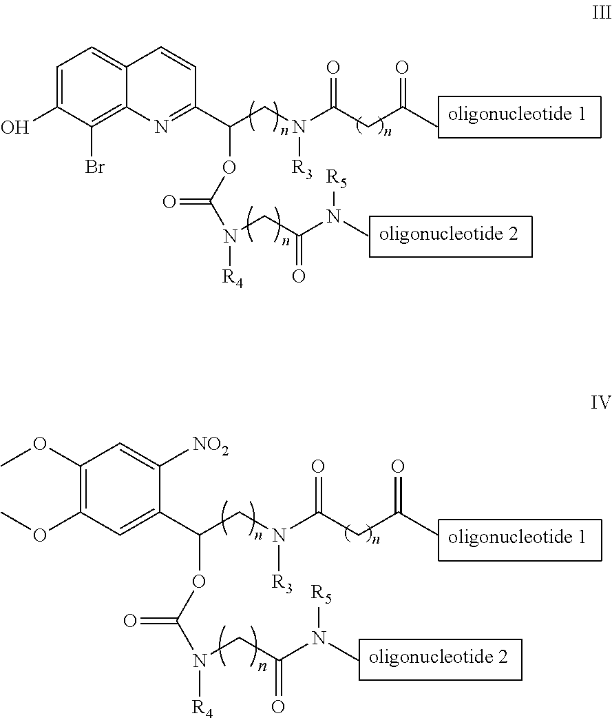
C1=C(O)C(Br)=C2C(=C1)C=CC(C(CN(C(CC(C)=O)=O)[R3])OC(N(CC(N(C)[R5])=O)[R4])=O)=N2.C1(OC)=C(OC)C=C([NO2])C(C(CN(C(CC(C)=O)=O)[R3])OC(N(CC(N(C)[R5])=O)[R4])=O)=C1
